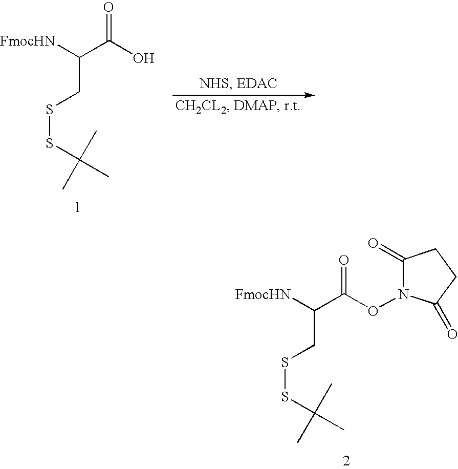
O=C(O)C([FmocHN])CSSC(C)(C)C.O=C(ON1C(=O)CCC1=O)C([FmocHN])CSSC(C)(C)C
